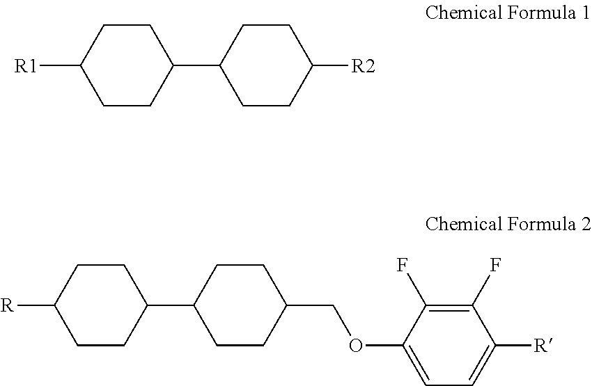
C1C([R1])CCC(C2CCC([R2])CC2)C1.C1C([R])CCC(C2CCC(COC3=CC=C([R])C(F)=C3F)CC2)C1
